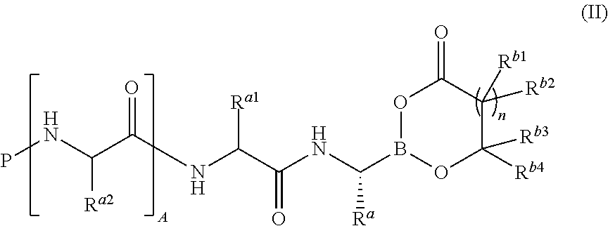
O1B(C(NC(C(NC(C([Ra2])NP)=O)[Ra1])=O)[Ra])OC([Rb3])([Rb4])C([Rb1])([Rb2])C1=O
